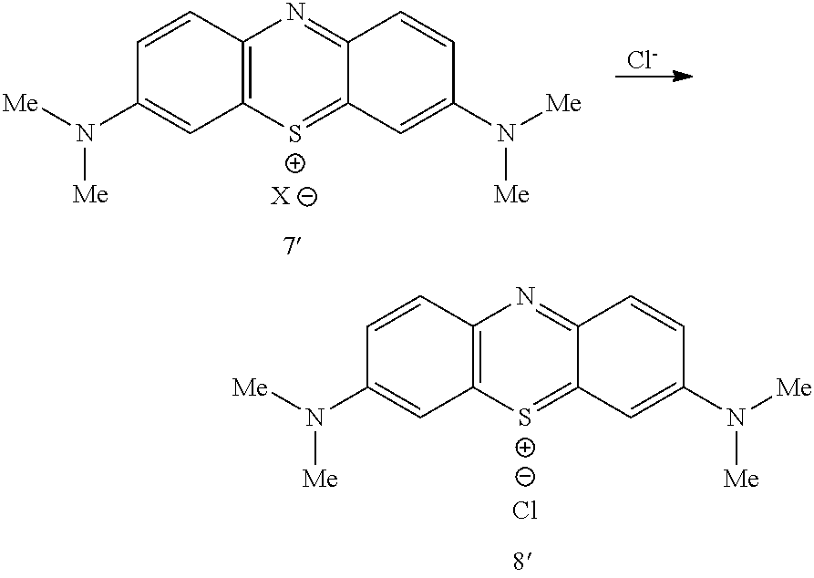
C1=CC2=C(C=C1N([Me])[Me])[S+]=C1C(=N2)C=CC(N([Me])[Me])=C1.[Cl-].C1=CC2=C(C=C1N([Me])[Me])[S+]=C1C(=N2)C=CC(N([Me])[Me])=C1.[X].[Cl-]
